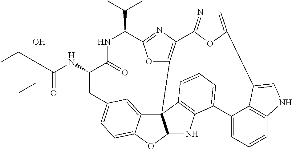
C(=O)(C(CC)(O)CC)NC1C(=O)NC(C(C)C)C2=NC3=C(O2)C24C5=CC(=CC=C5OC2NC2=C4C=CC=C2C2=CC=CC4=C2C(=CN4)C2=CN=C3O2)C1
